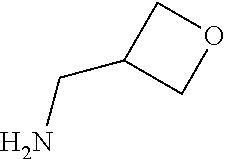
NCC1COC1
